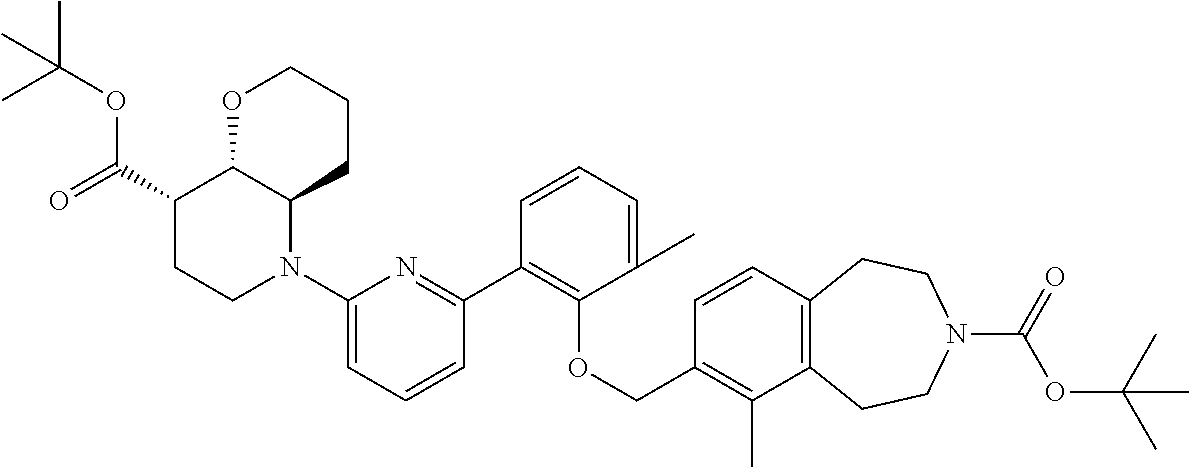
C1(C2=C(OCC3=C(C)C4=C(C=C3)CCN(C(=O)OC(C)(C)C)CC4)C(C)=CC=C2)=NC(N2C3C(C(C(=O)OC(C)(C)C)CC2)OCCC3)=CC=C1
